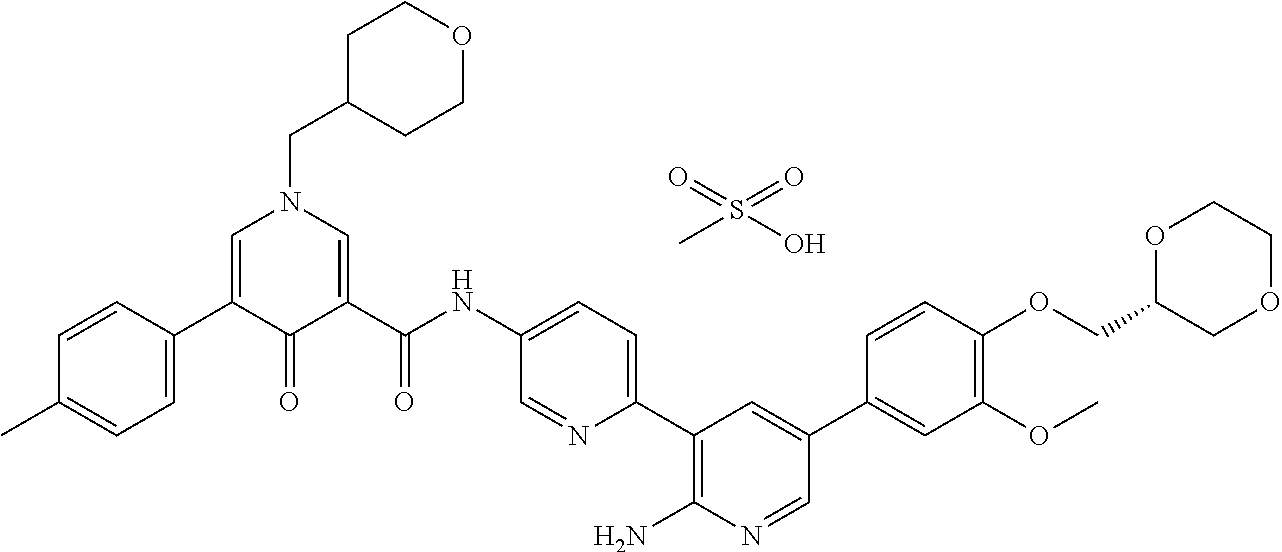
C1=CC(C2=CN(CC3CCOCC3)C=C(C(NC3=CC=C(C4=C(N)N=CC(C5=CC(OC)=C(OCC6COCCO6)C=C5)=C4)N=C3)=O)C2=O)=CC=C1C.O=S(=O)(C)O
